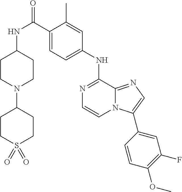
N1=C(NC2=CC=C(C(NC3CCN(C4CCS(=O)(=O)CC4)CC3)=O)C(C)=C2)C2=NC=C(C3=CC(F)=C(OC)C=C3)N2C=C1
